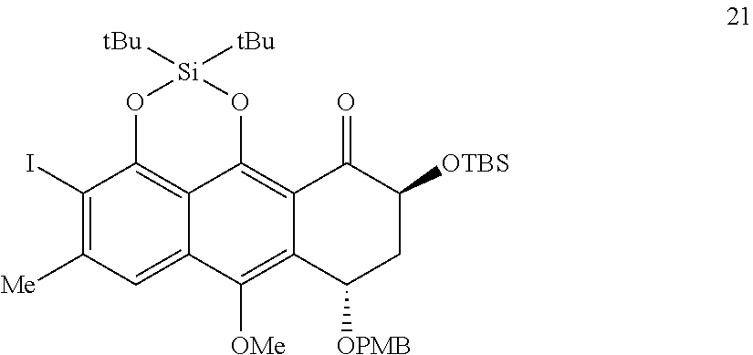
C1(I)=C([Me])C=C2C3=C1O[Si]([tBu])([tBu])OC3=C1C(=C2[OMe])C([OPMB])CC([OTBS])C1=O
